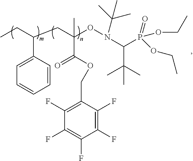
C(C1=CC=CC=C1)(CC)CC(C(=O)OCC1=C(F)C(F)=C(F)C(F)=C1F)(ON(C(P(OCC)(=O)OCC)C(C)(C)C)C(C)(C)C)C
